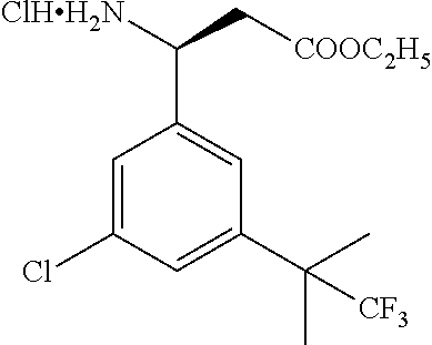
[ClHH2N]C(C[COOC2H5])C1=CC(C(C)(C)[CF3])=CC(Cl)=C1
